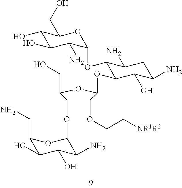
C1(O)C(O)C(N)C(OC2C(OC3C(OCC[NR1R2])C(OC4C(N)C(O)C(O)C(CN)O4)C(CO)O3)C(O)C(N)CC2N)OC1CO
